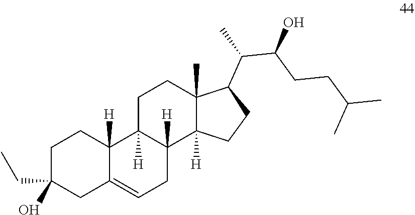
C1C(CC)(O)CC2=CCC3([H])C([H])(C2([H])C1)CCC1(C)C3([H])CCC1C(C(CCC(C)C)O)C
